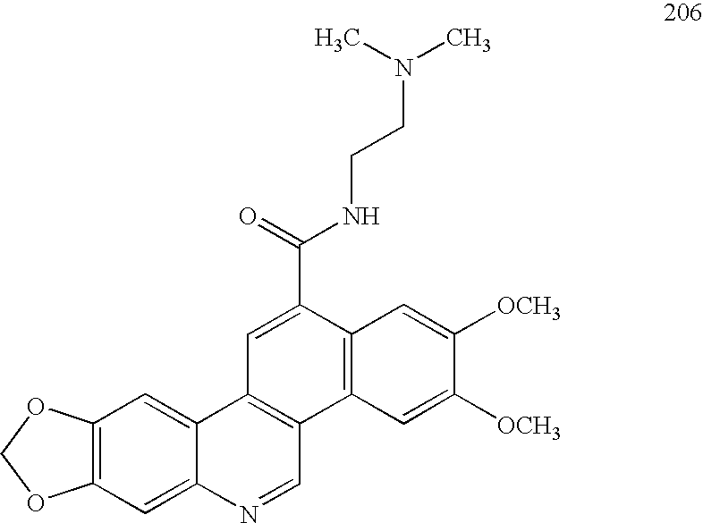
C12=C(C=C3C(=C1)C1=C(C=N3)C3=C(C(C(=O)NCCN(C)C)=C1)C=C([OCH3])C([OCH3])=C3)OCO2
